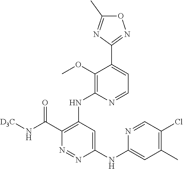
O1C(C)=NC(C2=CC=NC(NC3=C(C(N[D3C])=O)N=NC(NC4=CC(C)=C(Cl)C=N4)=C3)=C2OC)=N1
